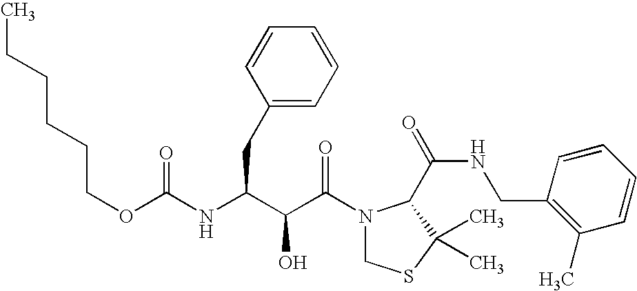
O(C(=O)NC(CC1=CC=CC=C1)C(C(N1CSC(C)(C)C1C(NCC1=C(C)C=CC=C1)=O)=O)O)CCCCCC
